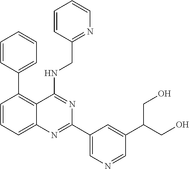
C1=CC(CNC2=NC(C3=CN=CC(C(CO)CO)=C3)=NC3=CC=CC(C4=CC=CC=C4)=C23)=NC=C1
